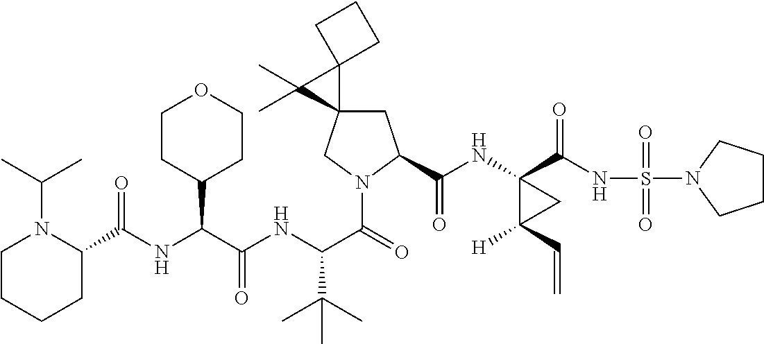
C(C(NC(C(=O)N1CC2(CC1C(=O)NC1(C(NS(=O)(=O)N3CCCC3)=O)C([H])(C=C)C1)C1(C2(C)C)CCC1)C(C)(C)C)=O)(C1CCOCC1)NC(=O)C1N(C(C)C)CCCC1
